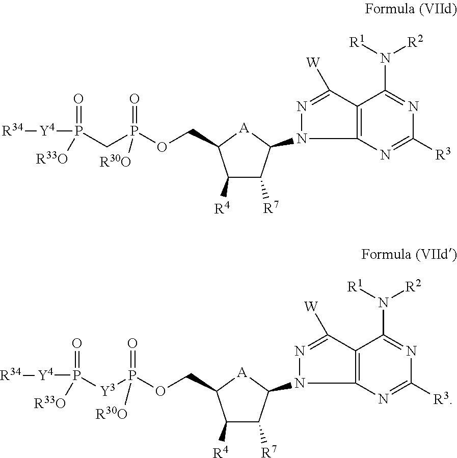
P(OCC1[A]C(N2N=C([W])C3=C2N=C([R3])N=C3N([R1])[R2])C([R7])C1[R4])(CP([Y4][R34])(=O)[R33O])(=O)[R30O].P(OCC1[A]C(N2N=C([W])C3=C2N=C([R3])N=C3N([R1])[R2])C([R7])C1[R4])([Y3]P([Y4][R34])(=O)[R33O])(=O)[R30O]
